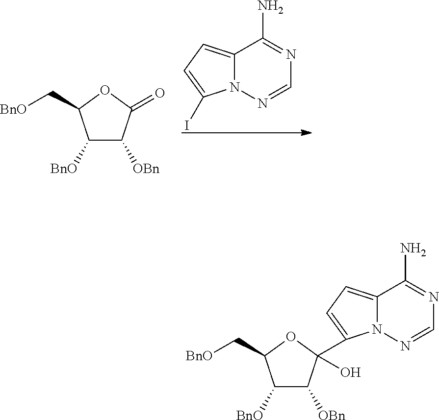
C1([BnO])C([OBn])C(=O)OC1C[BnO].N12C(=CC=C1I)C(N)=NC=N2.N12C(=CC=C1C1(O)C([OBn])C([BnO])C(C[BnO])O1)C(N)=NC=N2
